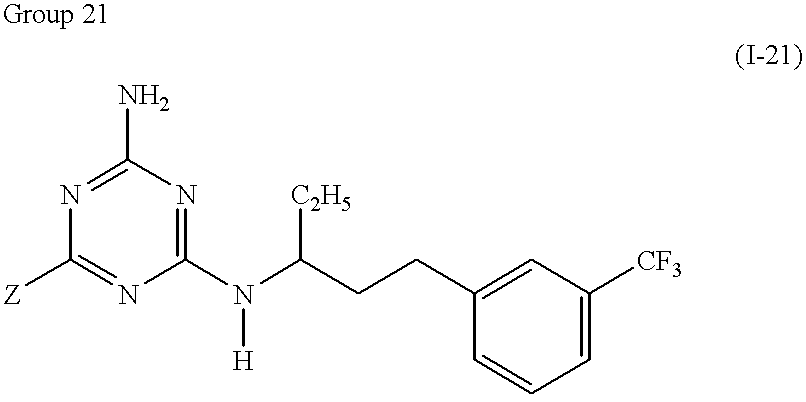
C1(N)=NC([Z])=NC(N(C(CCC2=CC([CF3])=CC=C2)[C2H5])[H])=N1
